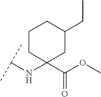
C(NC1(C(OC)=O)CC(CC)CCC1)(C)C
